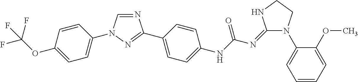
C1=CC(OC(F)(F)F)=CC=C1N1C=NC(C2=CC=C(NC(N=C3N(C4=CC=CC=C4OC)CCN3)=O)C=C2)=N1
